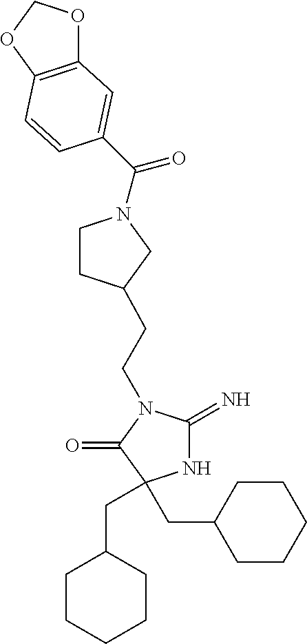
N1C(=N)N(CCC2CCN(C(=O)C3=CC4=C(OCO4)C=C3)C2)C(=O)C1(CC1CCCCC1)CC1CCCCC1
